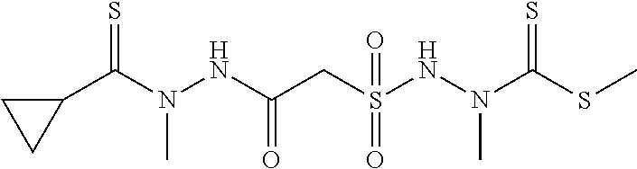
C1(C(N(NC(CS(NN(C)C(SC)=S)(=O)=O)=O)C)=S)CC1
